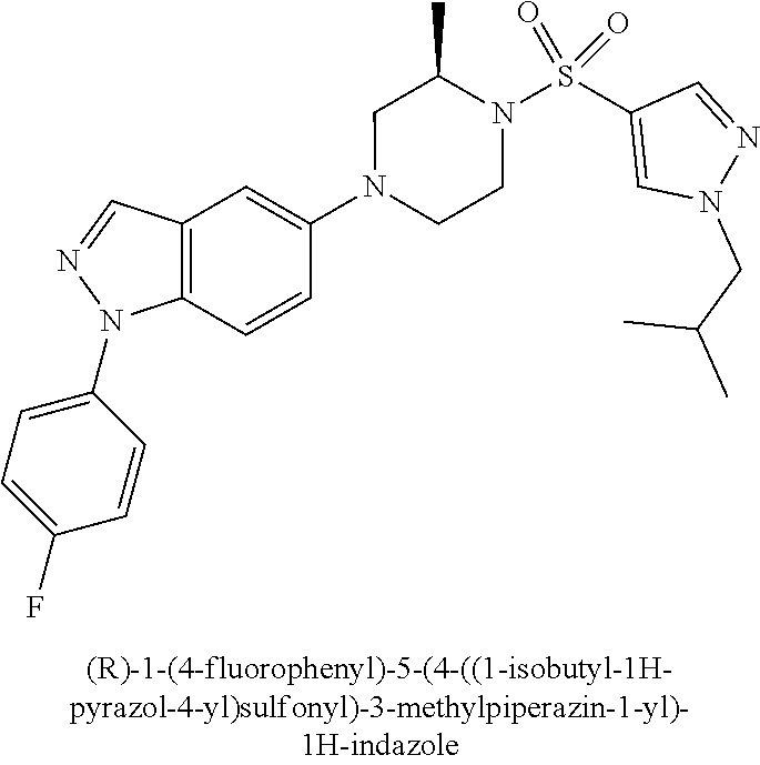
N1(C2=CC3=C(C=C2)N(C2=CC=C(F)C=C2)N=C3)CCN(S(C2=CN(CC(C)C)N=C2)(=O)=O)C(C)C1
